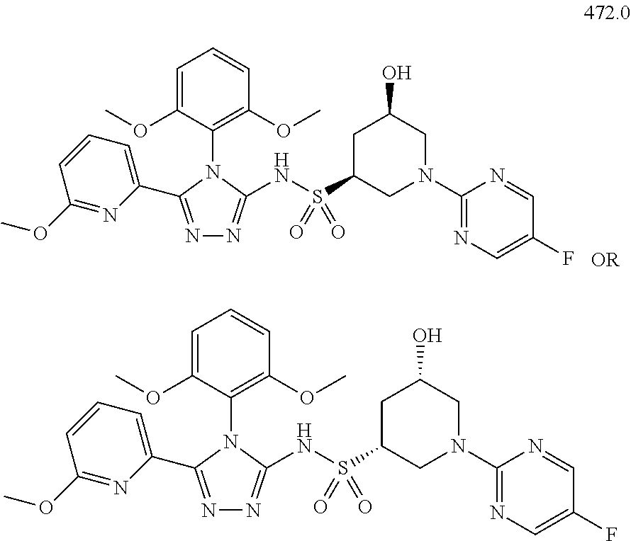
C1(OC)=NC(C2=NN=C(NS(C3CN(C4=NC=C(F)C=N4)CC(O)C3)(=O)=O)N2C2=C(OC)C=CC=C2OC)=CC=C1.C1(OC)=NC(C2=NN=C(NS(C3CN(C4=NC=C(F)C=N4)CC(O)C3)(=O)=O)N2C2=C(OC)C=CC=C2OC)=CC=C1
